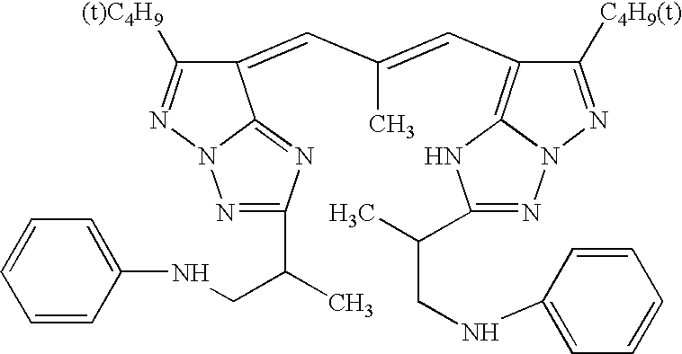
C1(=CC(=CC2=C3N(N=C2[C4H9(t)])N=C(C(C)CNC2=CC=CC=C2)N3)C)C([(t)C4H9])=NN2C1=NC(C(C)CNC1=CC=CC=C1)=N2
